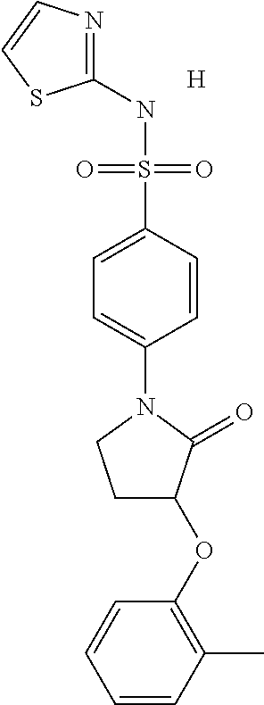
C1(NS(C2=CC=C(N3CCC(OC4=C(C)C=CC=C4)C3=O)C=C2)(=O)=O)=NC=CS1.[H]
